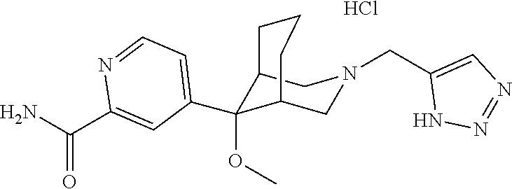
C1(C2(OC)C3CN(CC4=CN=NN4)CC2CCC3)=CC=NC(C(N)=O)=C1.Cl
